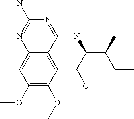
C1(OC)=C(OC)C=C2C(=C1)N=C(N)N=C2NC(C(CC)C)CO
